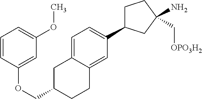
C1(OCC2CC3=CC=C(C4CCC(C[OPO3H2])(N)C4)C=C3CC2)=CC(OC)=CC=C1
